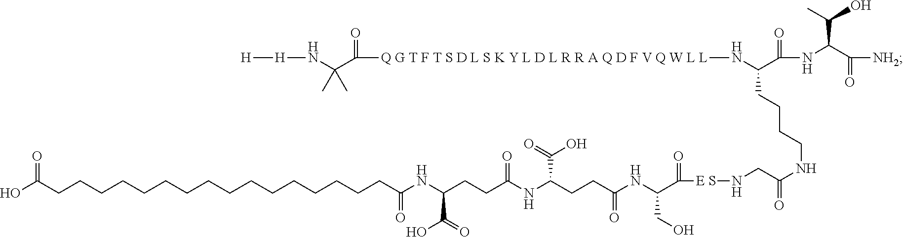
C(C(NCCCCC(C(NC(C([NH2])=O)C(O)C)=O)N[Q G T F T S D L S K Y L D L R R A Q D F V Q W L L]C(C(N[H][H])(C)C)=O)=O)N[E S]C(C(NC(CCC(NC(CCC(NC(CCCCCCCCCCCCCCCCC(O)=O)=O)C(=O)O)=O)C(=O)O)=O)CO)=O
